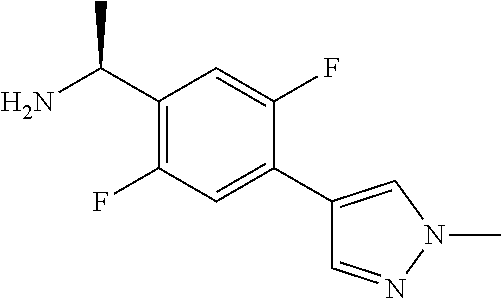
C1(C(N)C)=C(F)C=C(C2=CN(C)N=C2)C(F)=C1
